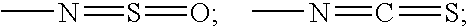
N(=S=O)C.N(=C=S)C
